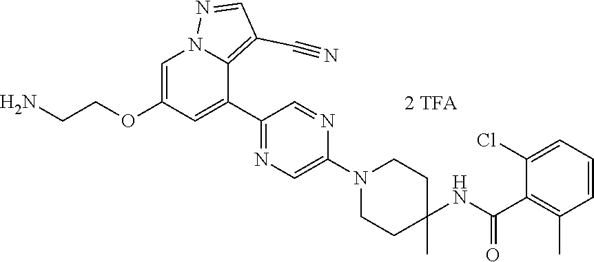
C1=C(OCCN)C=C(C2=NC=C(N3CCC(NC(C4=C(C)C=CC=C4Cl)=O)(C)CC3)N=C2)C2=C(C#N)C=NN12
